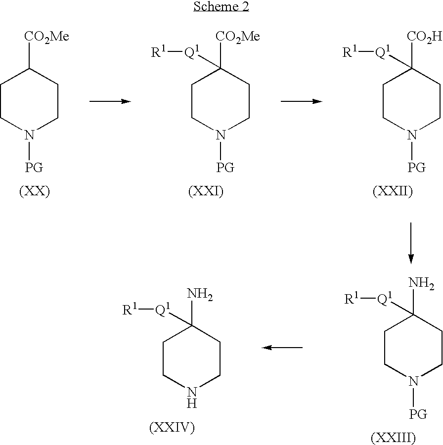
C1CN([PG])CCC1([CO2H])[Q1][R1].C1CN([PG])CCC1([CO2Me])[Q1][R1].C1CN([PG])CCC1[CO2Me].C1CN([PG])CCC1(N)[Q1][R1].C1CNCCC1(N)[Q1][R1]
